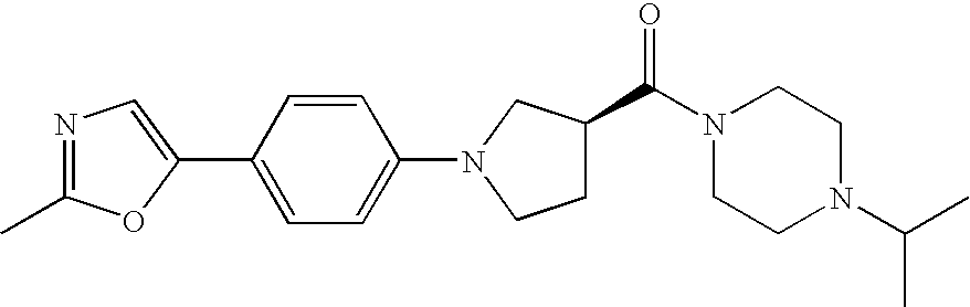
C1=CC(N2CC(C(N3CCN(C(C)C)CC3)=O)CC2)=CC=C1C1=CN=C(C)O1
